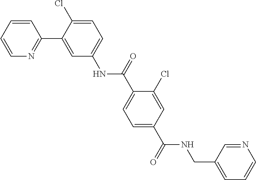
C1=CC=CN=C1C1=CC(NC(=O)C2=CC=C(C(NCC3=CC=CN=C3)=O)C=C2Cl)=CC=C1Cl
